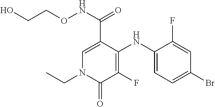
C1=C(C(NOCCO)=O)C(NC2=CC=C(Br)C=C2F)=C(F)C(=O)N1CC
